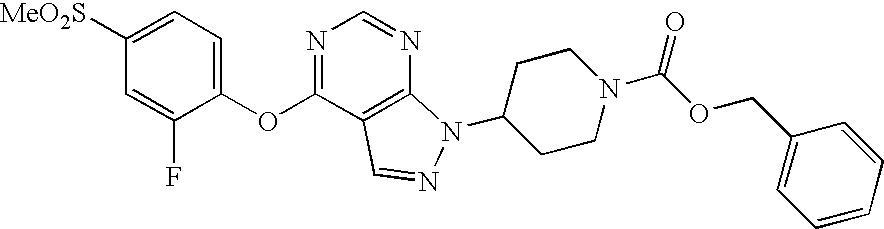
C1([MeO2S])=CC=C(OC2=NC=NC3=C2C=NN3C2CCN(C(OCC3=CC=CC=C3)=O)CC2)C(F)=C1
